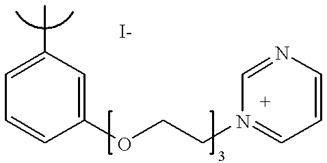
C1=C(C)C=C(OCCN2=CC=CN=C2)C=C1
